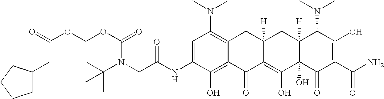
N(CC(NC1=CC(N(C)C)=C2C(=C1O)C(=O)C1=C(O)C3(O)C([H])(CC1([H])C2)C(N(C)C)C(O)=C(C(N)=O)C3=O)=O)(C(C)(C)C)C(OCOC(CC1CCCC1)=O)=O
